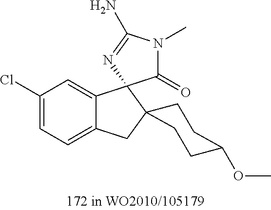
C1(Cl)=CC=C2C(=C1)C1(C3(C2)CCC(OC)CC3)C(=O)N(C)C(N)=N1
